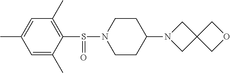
C1N(S(C2=C(C)C=C(C)C=C2C)=O)CCC(N2CC3(C2)COC3)C1
